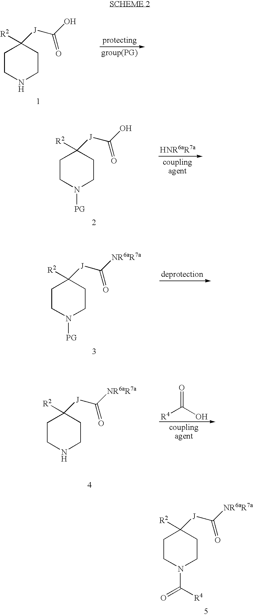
C1CNCCC1([R2])[J]C(O)=O.C1CN([PG])CCC1([R2])[J]C(O)=O.C1CN([PG])CCC1([R2])[J]C([NR6aR7a])=O.[R4]C(O)=O.C1CNCCC1([R2])[J]C([NR6aR7a])=O.C1CN(C([R4])=O)CCC1([R2])[J]C([NR6aR7a])=O
